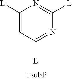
C1([L])=CC([L])=NC([L])=N1
